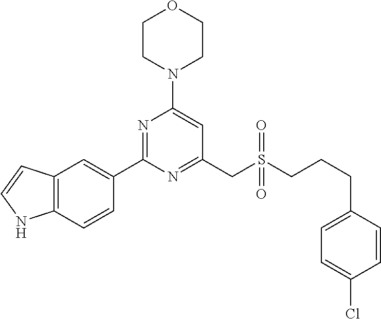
C1CN(C2=CC(CS(CCCC3=CC=C(Cl)C=C3)(=O)=O)=NC(C3=CC4=C(C=C3)NC=C4)=N2)CCO1
